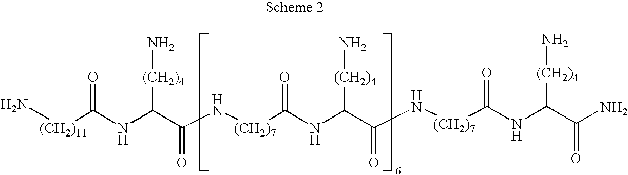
N[(CH2)11]C(NC(C(N[(CH2)7]C(NC(C(N[(CH2)7]C(NC(C(N)=O)[(CH2)4]N)=O)=O)[(CH2)4]N)=O)=O)[(CH2)4]N)=O
